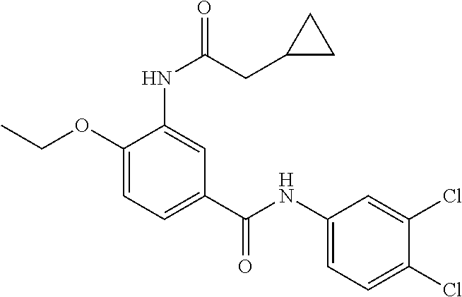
C1(OCC)=CC=C(C(NC2=CC=C(Cl)C(Cl)=C2)=O)C=C1NC(=O)CC1CC1
